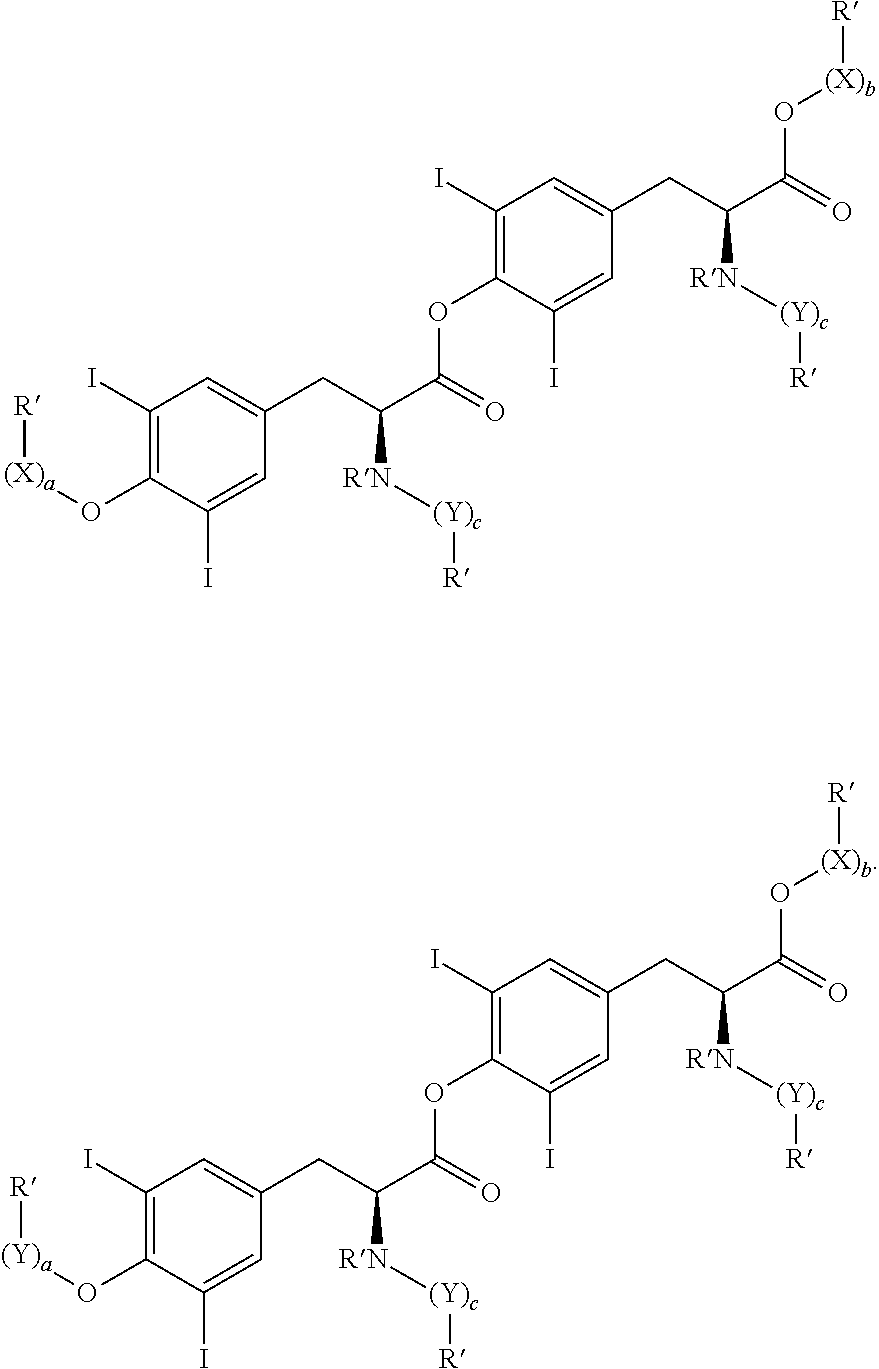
C1(I)=C(O[(X)a][R])C(I)=CC(CC(C(=O)OC2=C(I)C=C(CC(C(=O)O[(X)b][R])[RN][(Y)c][R])C=C2I)[RN][(Y)c][R])=C1.C1(I)=C(O[(Y)a][R])C(I)=CC(CC(C(=O)OC2=C(I)C=C(CC(C(=O)O[(X)b][R])[RN][(Y)c][R])C=C2I)[RN][(Y)c][R])=C1
